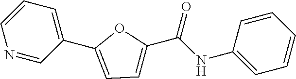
C1=CN=CC(C2=CC=C(C(NC3=CC=CC=C3)=O)O2)=C1
